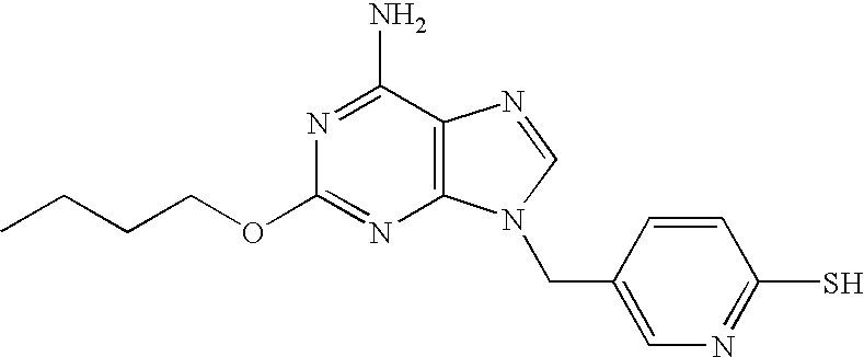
CCCCOC1=NC2=C(C(N)=N1)N=CN2CC1=CN=C(S)C=C1
